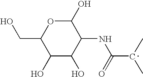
C1(O)OC(CO)C(O)C(O)C1NC(=O)C(C)C
